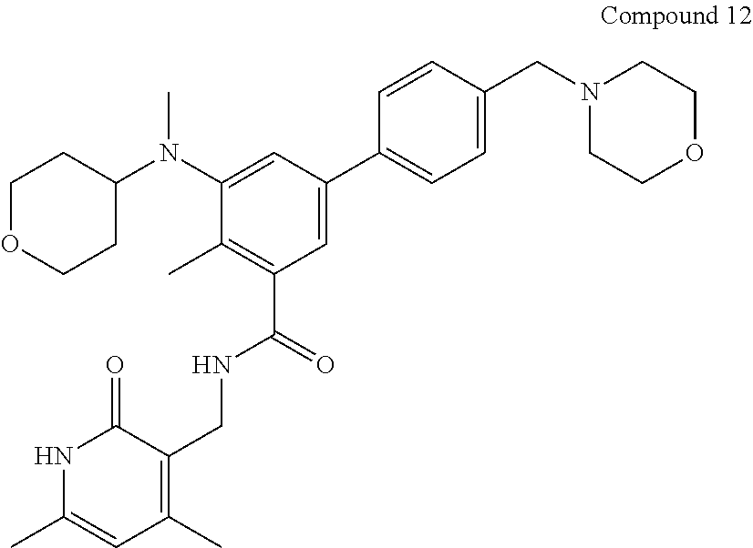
C1(C)=C(C(=O)NCC2=C(C)C=C(C)NC2=O)C=C(C2=CC=C(CN3CCOCC3)C=C2)C=C1N(C1CCOCC1)C
